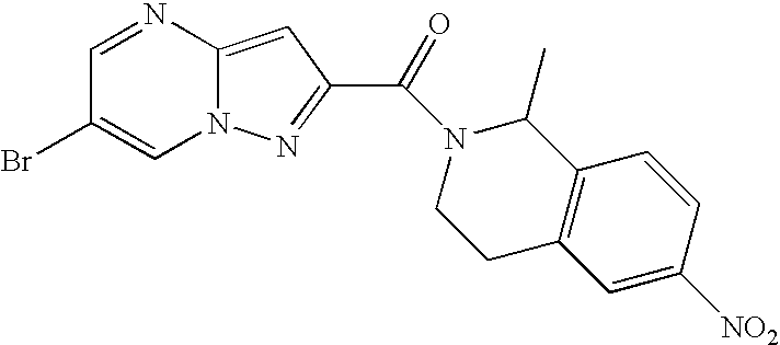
C1=NC2=CC(C(=O)N3CCC4=C(C3C)C=CC([NO2])=C4)=NN2C=C1Br
